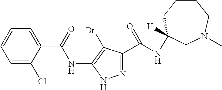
C1=C(Cl)C(C(=O)NC2=C(Br)C(C(NC3([H])CCCCN(C)C3)=O)=NN2)=CC=C1
